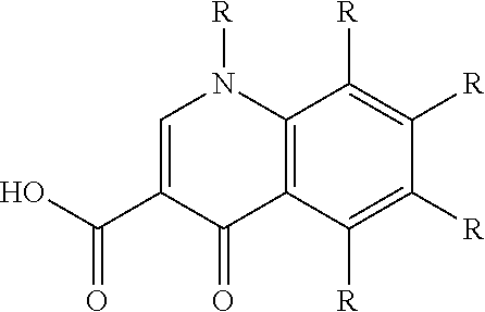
C1=C(C(O)=O)C(=O)C2=C(N1[R])C([R])=C([R])C([R])=C2[R]
